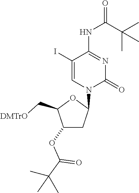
IC1=CN(C2CC(OC(C(C)(C)C)=O)C(C[DMTrO])O2)C(=O)N=C1NC(=O)C(C)(C)C
